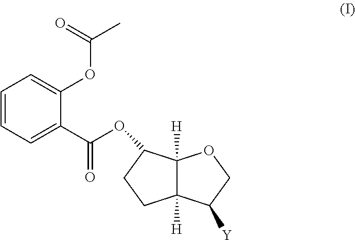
C1=CC=C(C(OC2C3([H])C([H])(CC2)C([Y])CO3)=O)C(OC(C)=O)=C1
